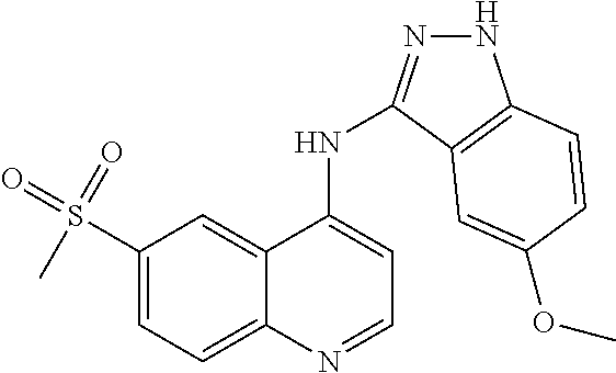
C1(S(=O)(=O)C)=CC=C2C(=C1)C(NC1=NNC3=C1C=C(OC)C=C3)=CC=N2
